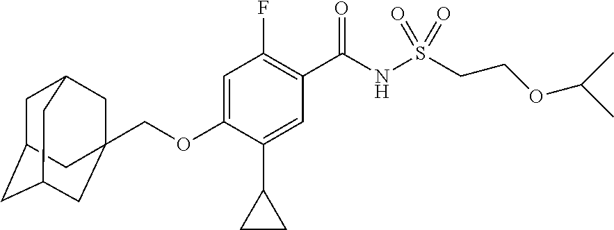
C1(F)=C(C(NS(=O)(=O)CCOC(C)C)=O)C=C(C2CC2)C(OCC23CC4CC(CC(C2)C4)C3)=C1
